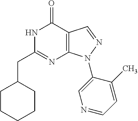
N1C(CC2CCCCC2)=NC2=C(C1=O)C=NN2C1=CN=CC=C1C
